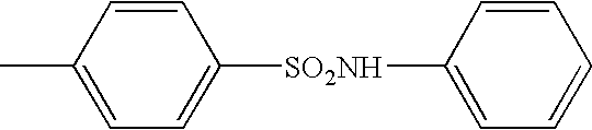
C1([SO2NH]C2=CC=CC=C2)=CC=C(C)C=C1
